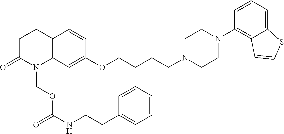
C12=C(C=C(OCCCCN3CCN(C4=C5C(=CC=C4)SC=C5)CC3)C=C1)N(COC(NCCC1=CC=CC=C1)=O)C(=O)CC2
